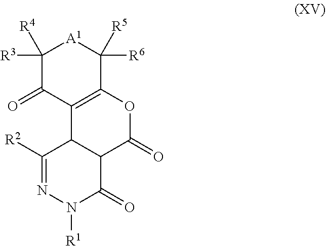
C1([R3])([R4])C(=O)C2=C(C([R5])([R6])[A1]1)OC(=O)C1C(=O)N([R1])N=C([R2])C12
